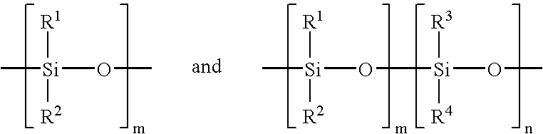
C[Si](O[Si](OC)([R3])[R4])([R1])[R2].C[Si](OC)([R1])[R2]
